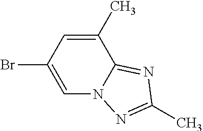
C1=C(Br)C=C(C)C2=NC(C)=NN12
